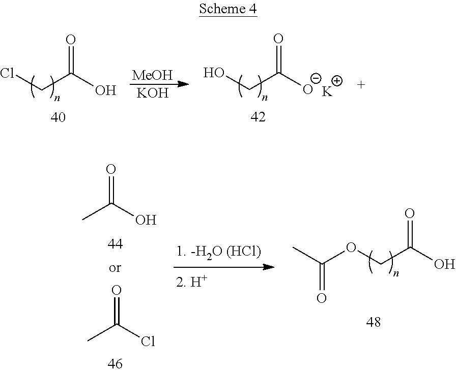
ClCC(O)=O.[MeOH].[KOH].OCC([O-])=O.[K].O=C(O)C.O=C(Cl)C.O(CC(O)=O)C(C)=O
